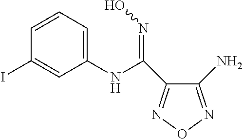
C1(NC(=NO)C2=NON=C2N)=CC=CC(I)=C1
